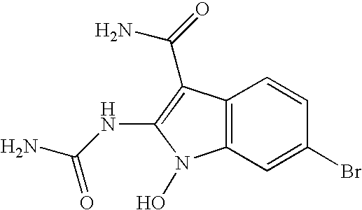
C12=C(C=C(Br)C=C1)N(O)C(NC(=O)N)=C2C(N)=O
